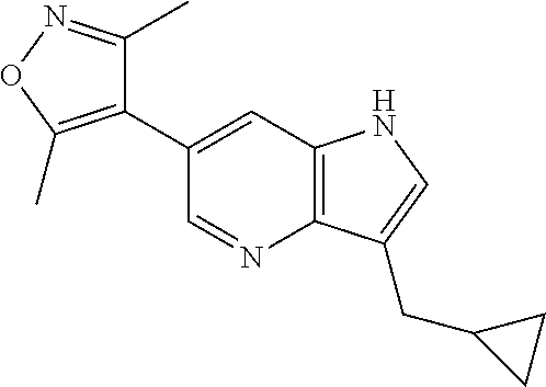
C1(C2=C(C)ON=C2C)=CC2=C(N=C1)C(CC1CC1)=CN2
